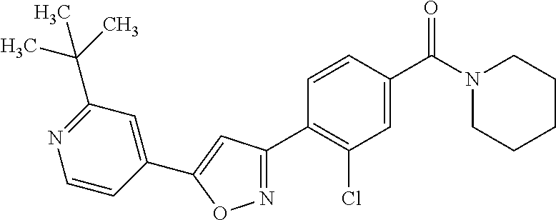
C1(C2=CC(C3=C(Cl)C=C(C(N4CCCCC4)=O)C=C3)=NO2)=CC(C(C)(C)C)=NC=C1
